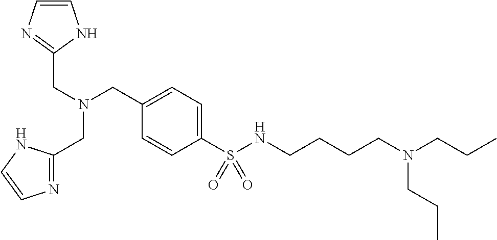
C1=C(S(NCCCCN(CCC)CCC)(=O)=O)C=CC(CN(CC2=NC=CN2)CC2=NC=CN2)=C1
